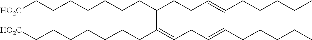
[HO2C]CCCCCCCC(CCC=CCCCCC)C(CCCCCCC[HO2C])=CCC=CCCCCC
